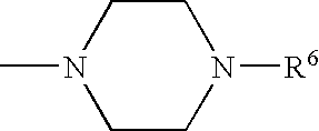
CN1CCN([R6])CC1
